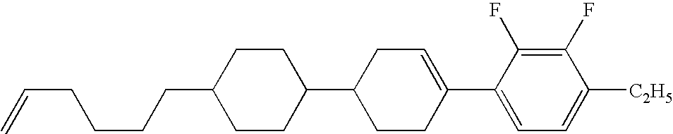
C1(F)=C(F)C(C2=CCC(C3CCC(CCCCC=C)CC3)CC2)=CC=C1[C2H5]
